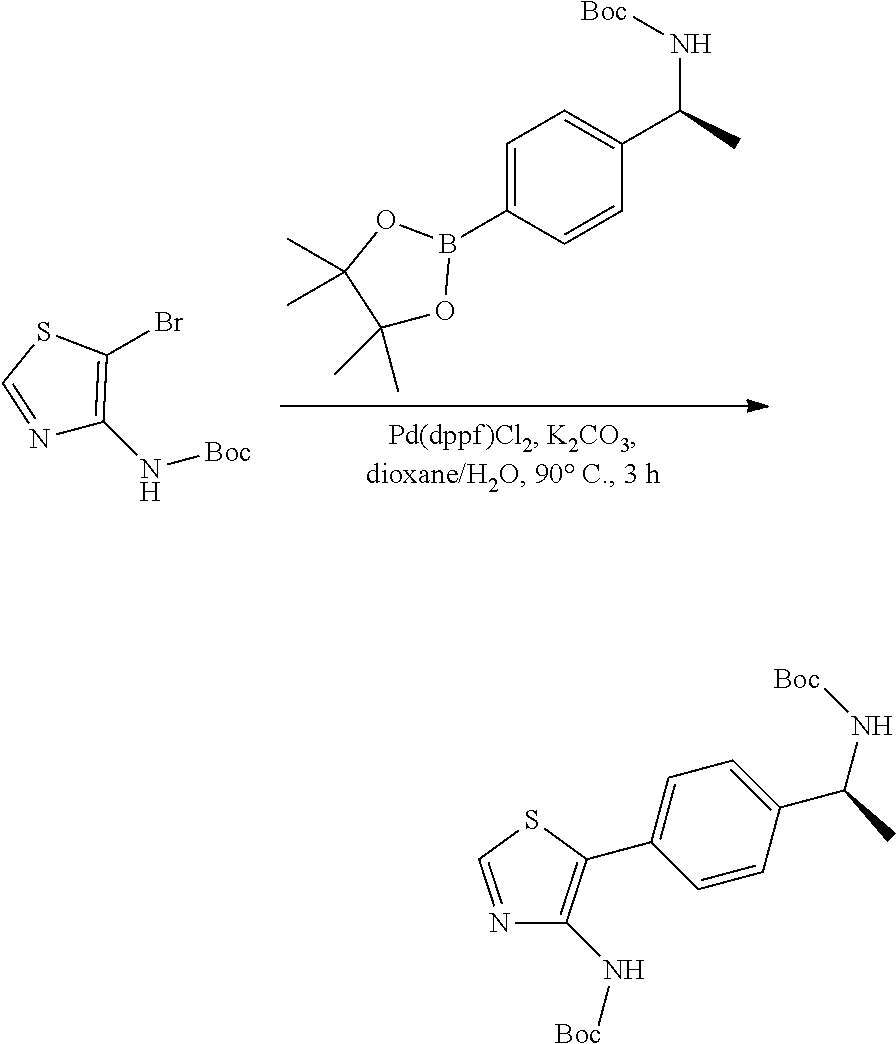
C1(C)(C)OB(C2=CC=C(C(N[Boc])C)C=C2)OC1(C)C.N1=CSC(Br)=C1N[Boc].C1=CC(C(N[Boc])C)=CC=C1C1=C(N[Boc])N=CS1
